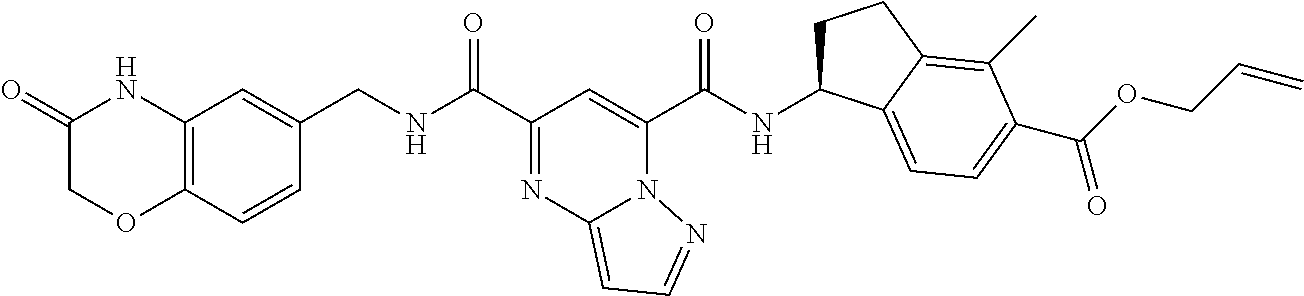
C1(=O)COC2=C(N1)C=C(CNC(C1=NC3=CC=NN3C(C(=O)NC3CCC4=C(C)C(C(=O)OCC=C)=CC=C34)=C1)=O)C=C2
